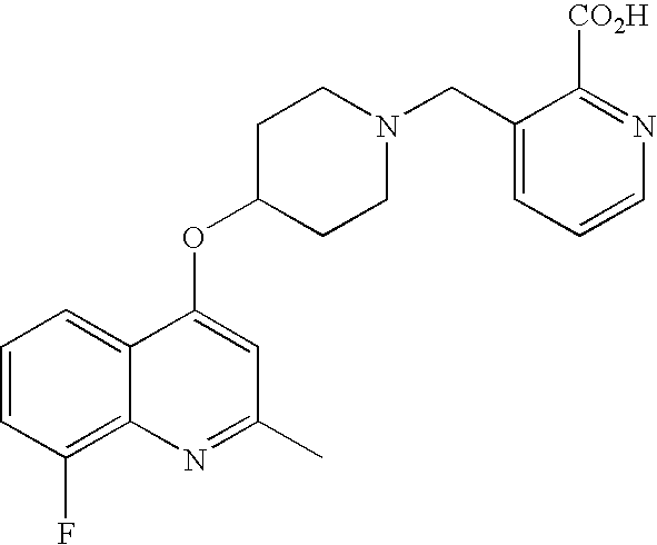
C1=CC(F)=C2C(=C1)C(OC1CCN(CC3=CC=CN=C3[CO2H])CC1)=CC(C)=N2
